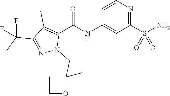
C1=CN=C(S(N)(=O)=O)C=C1NC(C1=C(C)C(C(C)(F)F)=NN1CC1(C)CCO1)=O
